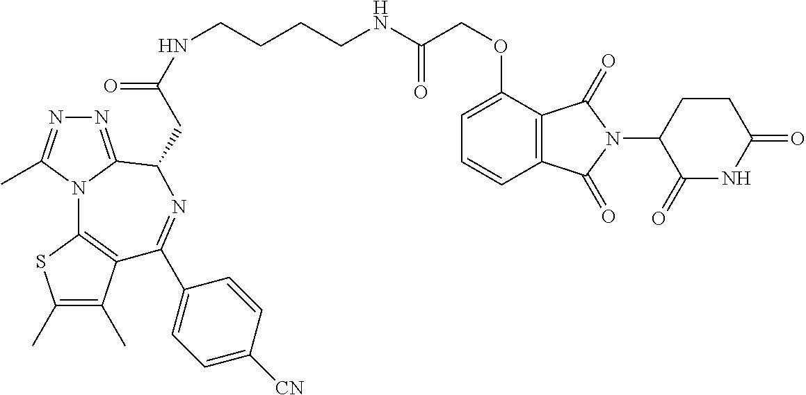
C1(C)=C(C)C2=C(S1)N1C(=NN=C1C)C(CC(=O)NCCCCNC(=O)COC1=CC=CC3=C1C(=O)N(C1C(=O)NC(=O)CC1)C3=O)N=C2C1=CC=C([CN])C=C1
